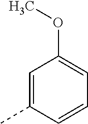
C1=C(C)C=CC=C1OC
